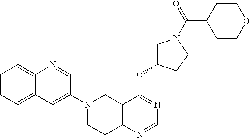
C12=C(N=CN=C1OC1CN(C(C3CCOCC3)=O)CC1)CCN(C1=CC3=CC=CC=C3N=C1)C2
